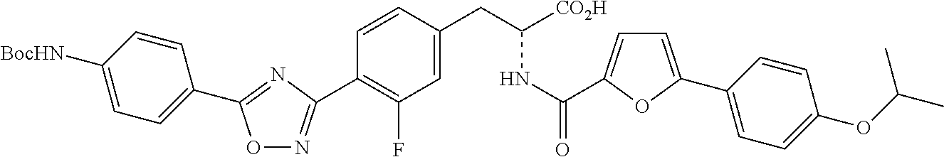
O1N=C(C2=C(F)C=C(CC(NC(=O)C3=CC=C(C4=CC=C(OC(C)C)C=C4)O3)[CO2H])C=C2)N=C1C1=CC=C([BocHN])C=C1
